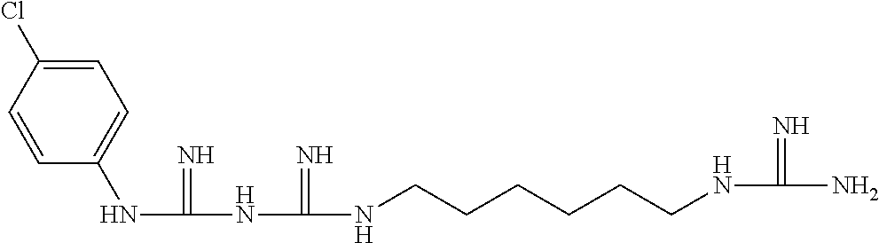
C1=CC(NC(NC(NCCCCCCNC(N)=N)=N)=N)=CC=C1Cl
